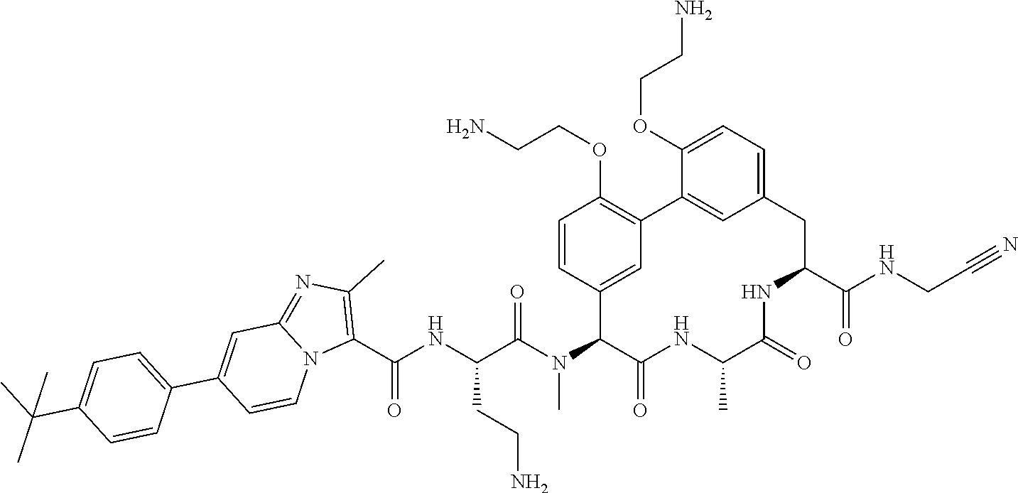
C1(C(NC(C(N(C2C(=O)NC(C)C(=O)NC(C(NCC#N)=O)CC3=CC=C(OCCN)C(=C3)C3=C(OCCN)C=CC2=C3)C)=O)CCN)=O)=C(C)N=C2N1C=CC(C1=CC=C(C(C)(C)C)C=C1)=C2
